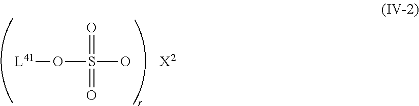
[L41]OS(O)(=O)=O.[X2]
